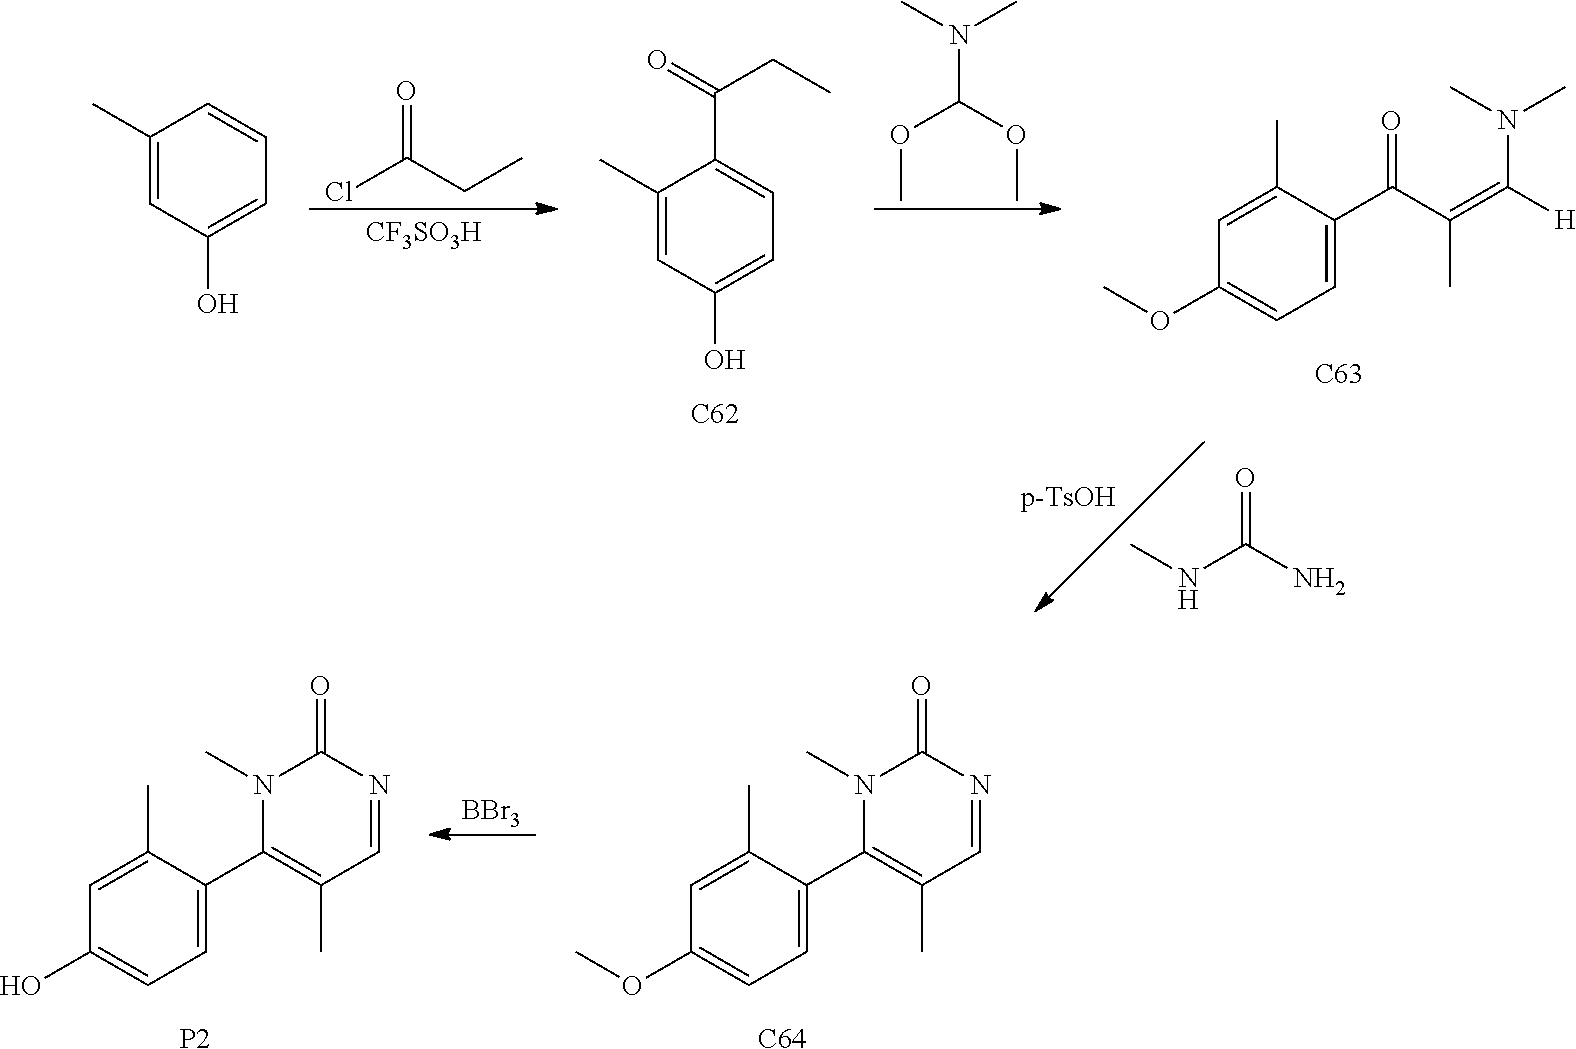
O=C(Cl)CC.[CF3SO3H].C1(C)=CC(O)=CC=C1C(CC)=O.[C62].N(C(OC)OC)(C)C.C1=C(OC)C=C(C)C(C(C(=C(N(C)C)[H])C)=O)=C1.[C63].C1(C)=CC(O)=CC=C1.O=C(NC)N.C1=C(OC)C=C(C)C(C2=C(C)C=NC(=O)N2C)=C1.[C64].[BBr3].C1=C(O)C=C(C)C(C2=C(C)C=NC(=O)N2C)=C1.[P2]
